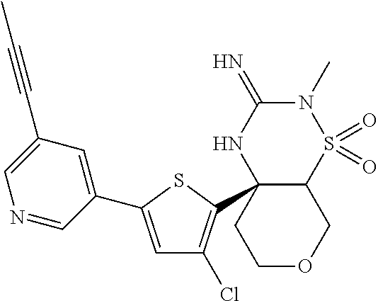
C12C(C3=C(Cl)C=C(C4=CC(C#CC)=CN=C4)S3)(NC(=N)N(C)S1(=O)=O)CCOC2
